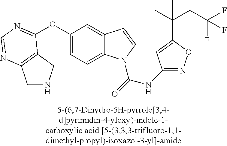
O(C1=CC=C2C(=C1)C=CN2C(=O)NC1=NOC(C(C)(CC(F)(F)F)C)=C1)C1=NC=NC2=C1CNC2
